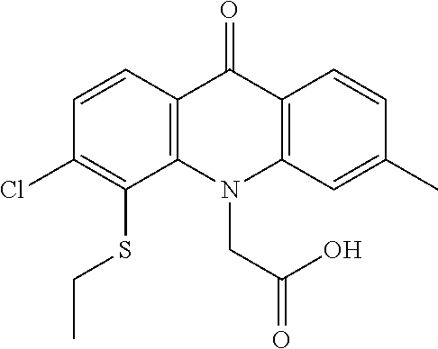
C12=C(N(CC(=O)O)C3=C(C1=O)C=CC(C)=C3)C(SCC)=C(Cl)C=C2
